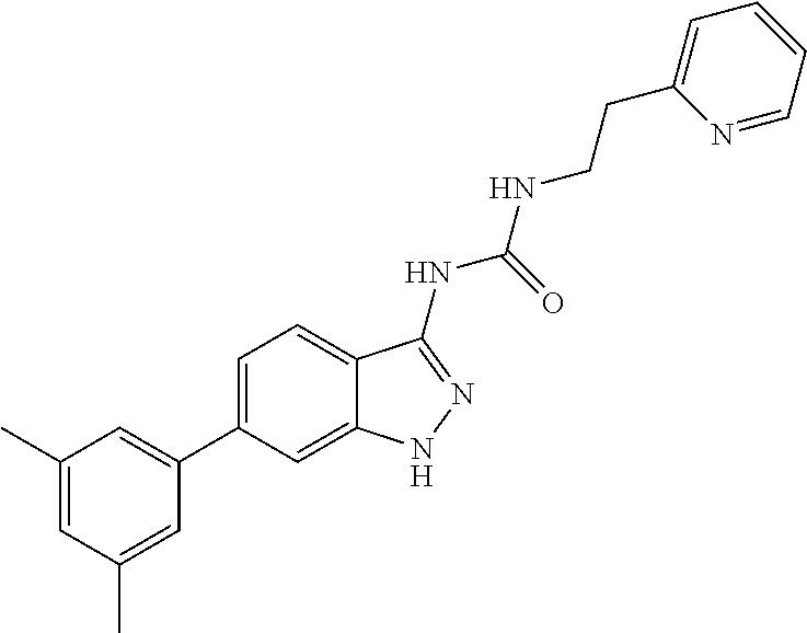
C1(C)=CC(C)=CC(C2=CC=C3C(=C2)NN=C3NC(NCCC2=CC=CC=N2)=O)=C1
